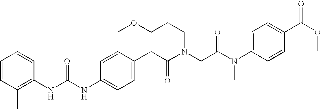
C1=CC(NC(NC2=C(C)C=CC=C2)=O)=CC=C1CC(N(CC(N(C1=CC=C(C(OC)=O)C=C1)C)=O)CCCOC)=O
